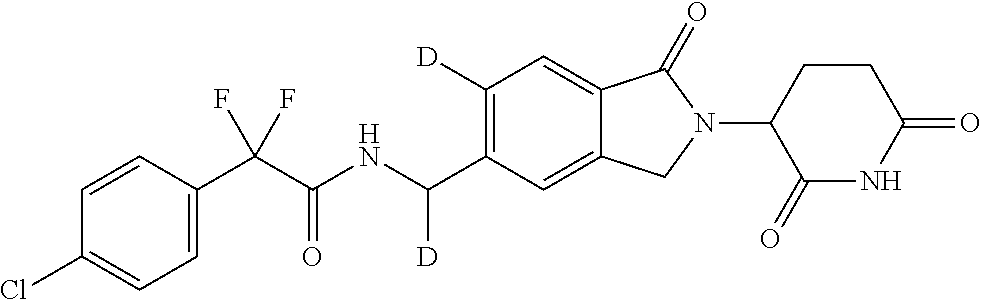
C1=CC(C(C(NC(C2=C([D])C=C3C(=C2)CN(C2C(=O)NC(=O)CC2)C3=O)[D])=O)(F)F)=CC=C1Cl
